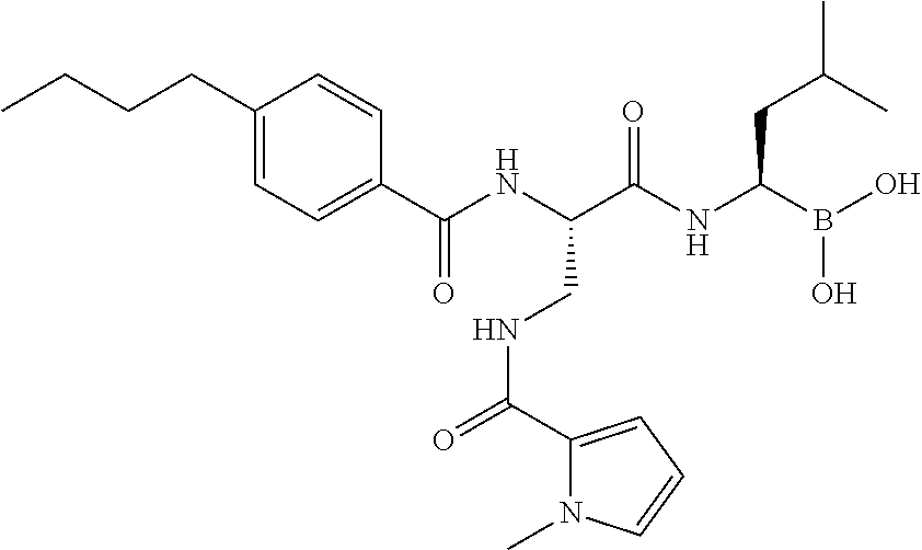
C1(C(NC(C(NC(B(O)O)CC(C)C)=O)CNC(=O)C2=CC=CN2C)=O)=CC=C(CCCC)C=C1
